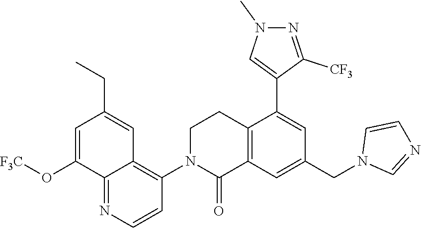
C12=C(C=C(CN3C=NC=C3)C=C1C1=CN(C)N=C1[CF3])C(=O)N(C1=C3C(=NC=C1)C(O[F3C])=CC(CC)=C3)CC2
